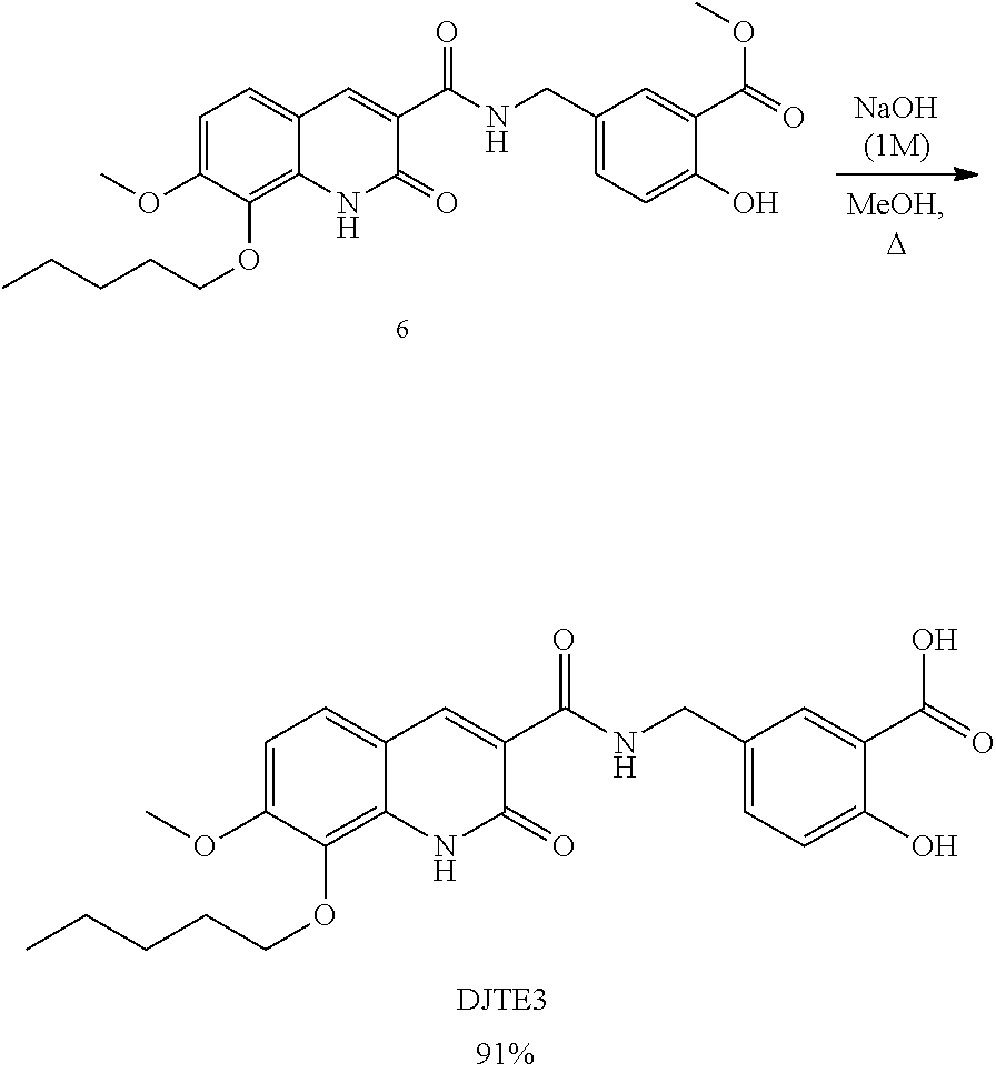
C1=C(OC)C(OCCCCC)=C2C(=C1)C=C(C(NCC1=CC=C(O)C(C(=O)O)=C1)=O)C(=O)N2.C1=C(OC)C(OCCCCC)=C2C(=C1)C=C(C(NCC1=CC=C(O)C(C(=O)OC)=C1)=O)C(=O)N2
